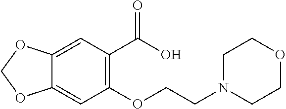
C12=CC(OCCN3CCOCC3)=C(C(O)=O)C=C1OCO2
